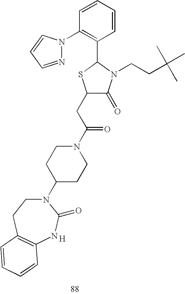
C1(CC(N2CCC(N3CCC4=C(NC3=O)C=CC=C4)CC2)=O)C(=O)N(CCC(C)(C)C)C(C2=C(N3N=CC=C3)C=CC=C2)S1.[H]
